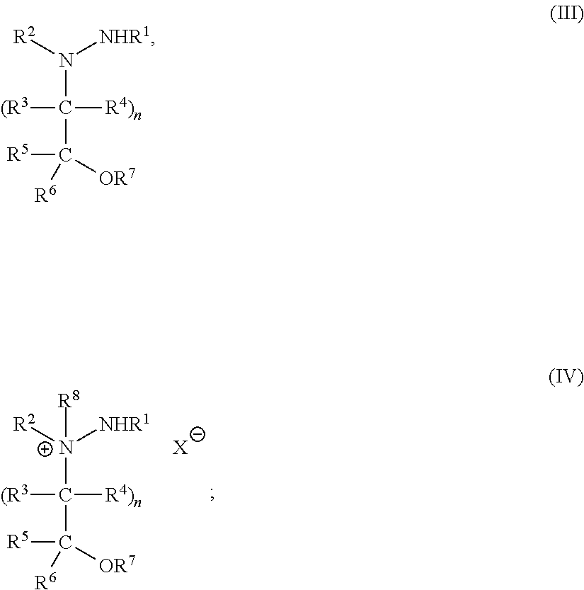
[R2][N+]([NHR1])(C(C([R6])([R5])[OR7])([(R3])[R4)n])[R8].[X].[R2]N([NHR1])C(C([R6])([R5])[OR7])([(R3])[R4)n]
